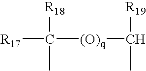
[R17]C([R18])(C)[(O)q]C(C)[R19]
